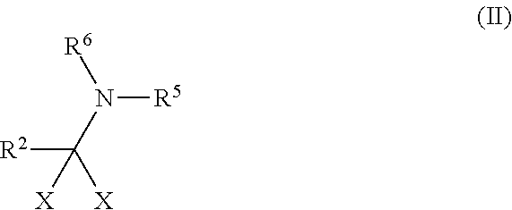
[R6]N(C([R2])([X])[X])[R5]
